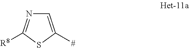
C1=C([#])SC([R8])=N1
